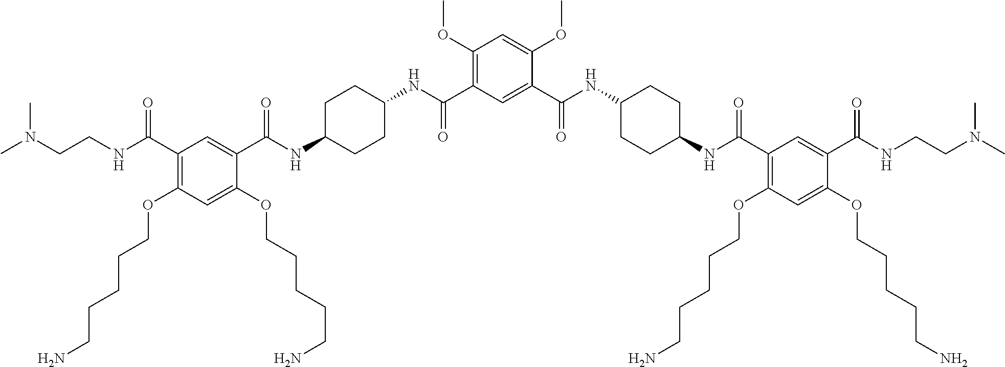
C1(C(NCCN(C)C)=O)=C(OCCCCCN)C=C(OCCCCCN)C(C(NC2CCC(NC(C3=C(OC)C=C(OC)C(C(NC4CCC(NC(C5=C(OCCCCCN)C=C(OCCCCCN)C(C(NCCN(C)C)=O)=C5)=O)CC4)=O)=C3)=O)CC2)=O)=C1
